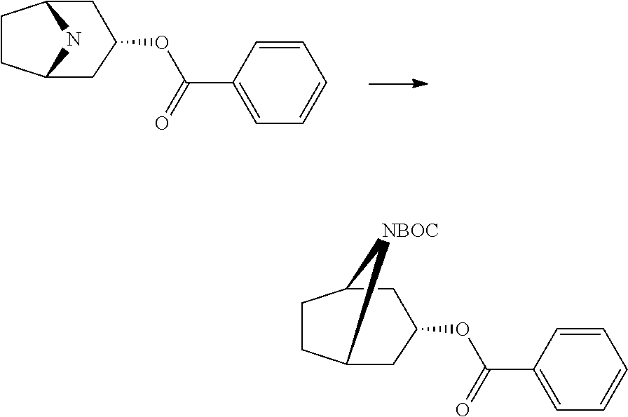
C1CC2NC1CC(OC(C1=CC=CC=C1)=O)C2.C1CC2[NBOC]C1CC(OC(C1=CC=CC=C1)=O)C2
